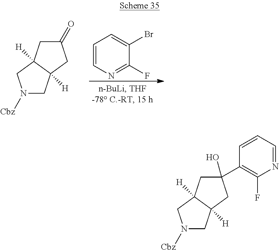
N1([Cbz])CC2([H])C([H])(C1)CC(=O)C2.C1=CN=C(F)C(Br)=C1.N1([Cbz])CC2([H])C([H])(C1)CC(O)(C1=C(F)N=CC=C1)C2
